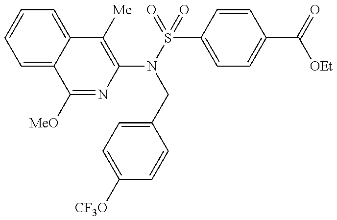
C1([MeO])=NC(N(S(=O)(=O)C2=CC=C(C(=O)[OEt])C=C2)CC2=CC=C([CF3O])C=C2)=C([Me])C2=CC=CC=C12
